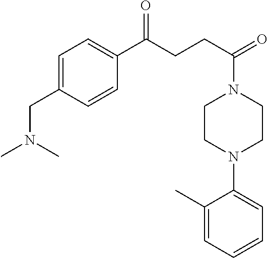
C(CCC(C1=CC=C(CN(C)C)C=C1)=O)(N1CCN(C2=CC=CC=C2C)CC1)=O
